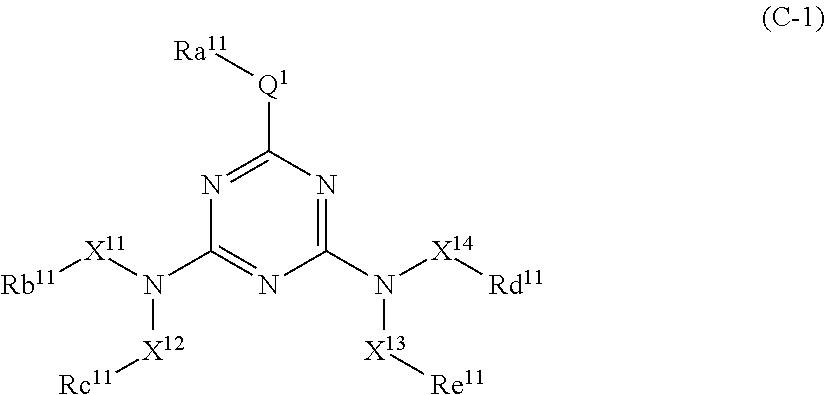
C1(N([X14][Rd11])[X13][Re11])=NC([Q1][Ra11])=NC(N([X11][Rb11])[X12][Rc11])=N1
